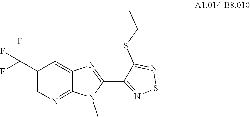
C1(C(F)(F)F)=CN=C2C(=C1)N=C(C1=NSN=C1SCC)N2C
